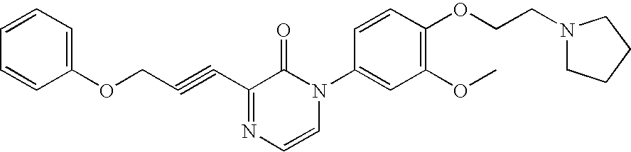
C1(OCC#CC2=NC=CN(C3=CC(OC)=C(OCCN4CCCC4)C=C3)C2=O)=CC=CC=C1
